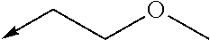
C(COC)->C
